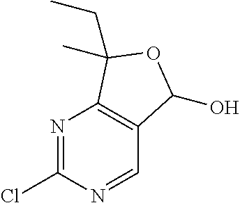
N1=C(Cl)N=CC2=C1C(CC)(C)OC2O
